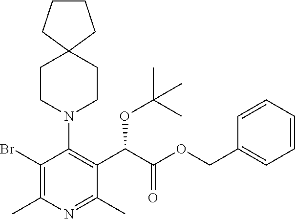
C1CCC2(C1)CCN(C1=C(C(C(OCC3=CC=CC=C3)=O)OC(C)(C)C)C(C)=NC(C)=C1Br)CC2
